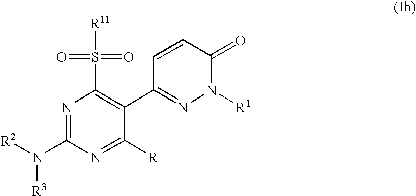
N1=C(N([R2])[R3])N=C([R])C(C2=NN([R1])C(=O)C=C2)=C1S([R11])(=O)=O
